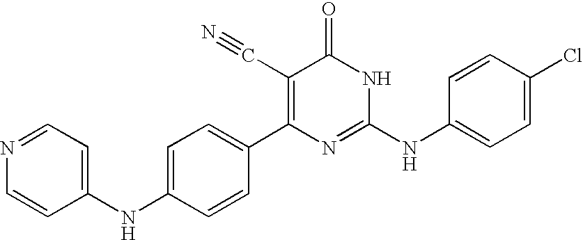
C1=CC(C2=C(C#N)C(=O)NC(NC3=CC=C(Cl)C=C3)=N2)=CC=C1NC1=CC=NC=C1
